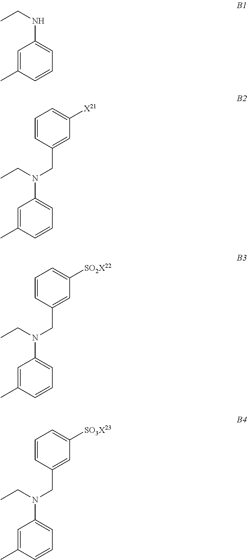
C1=C(C)C=CC=C1NCC.C1=C(C)C=CC=C1N(CC)CC1=CC([X21])=CC=C1.C1=C(C)C=CC=C1N(CC)CC1=CC([SO2X22])=CC=C1.C1=C(C)C=CC=C1N(CC)CC1=CC([SO3X23])=CC=C1
